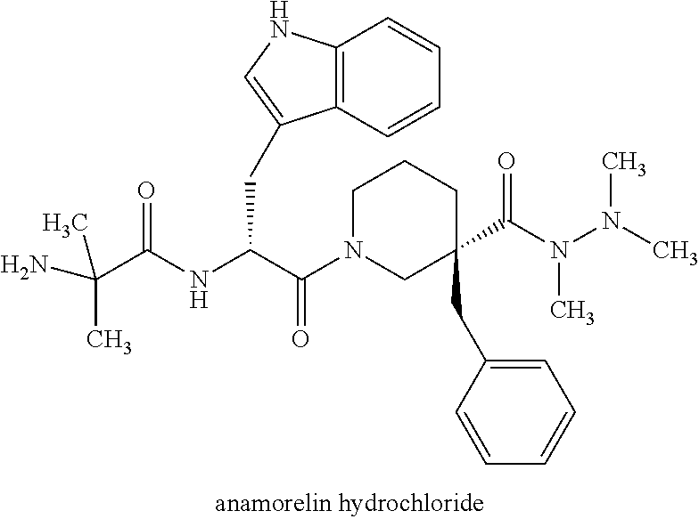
C(C(NC(C(N1CC(CC2=CC=CC=C2)(C(N(N(C)C)C)=O)CCC1)=O)CC1=CNC2=C1C=CC=C2)=O)(C)(C)N
